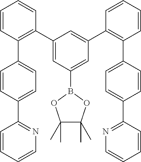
C1=CC(C2=CC=C(C3=NC=CC=C3)C=C2)=C(C2=CC(B3OC(C)(C)C(C)(C)O3)=CC(C3=C(C4=CC=C(C5=NC=CC=C5)C=C4)C=CC=C3)=C2)C=C1
